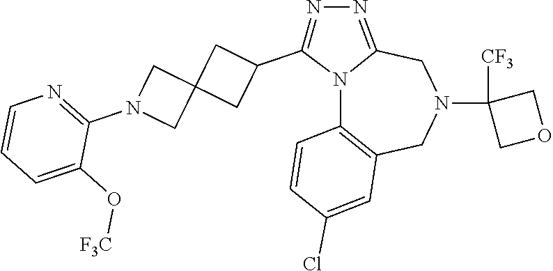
N12C3=C(CN(C4([CF3])COC4)CC1=NN=C2C1CC2(C1)CN(C1=NC=CC=C1O[F3C])C2)C=C(Cl)C=C3
